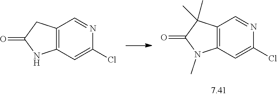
C12=C(C=C(Cl)N=C1)N(C)C(=O)C2(C)C.C12=C(C=C(Cl)N=C1)NC(=O)C2
